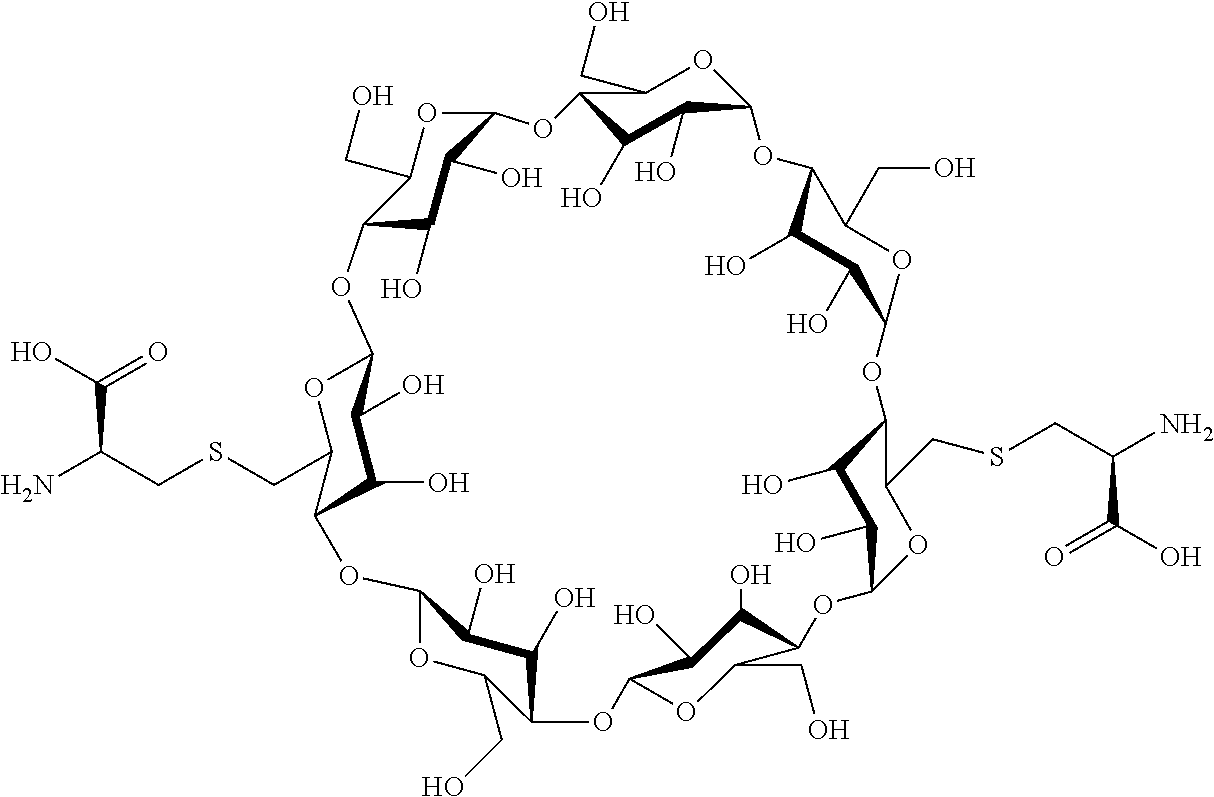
C12OC(CSCC(N)C(O)=O)C(C(O)C1O)OC1OC(CO)C(C(O)C1O)OC1OC(CO)C(C(O)C1O)OC1OC(CSCC(N)C(O)=O)C(C(O)C1O)OC1OC(CO)C(C(O)C1O)OC1OC(CO)C(C(O)C1O)OC1OC(CO)C(C(O)C1O)O2
